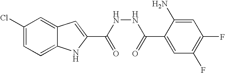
C12=CC=C(Cl)C=C1C=C(C(NNC(=O)C1=CC(F)=C(F)C=C1N)=O)N2
